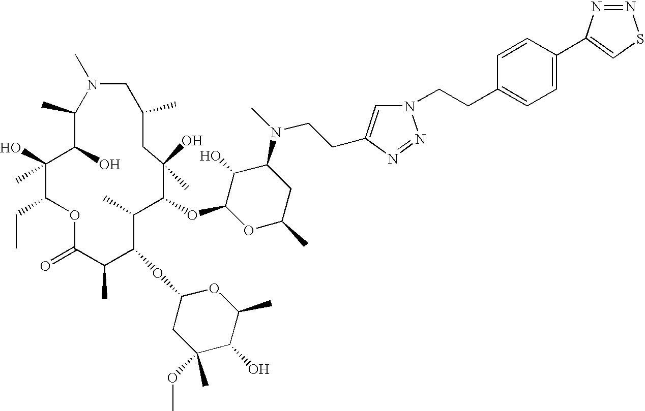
C1(C)C(O)C(O)(C)C(CC)OC(=O)C(C)C(OC2CC(C)(OC)C(O)C(C)O2)C(C)C(OC2OC(C)CC(N(C)CCC3=CN(CCC4=CC=C(C5=CSN=N5)C=C4)N=N3)C2O)C(O)(C)CC(C)CN1C
